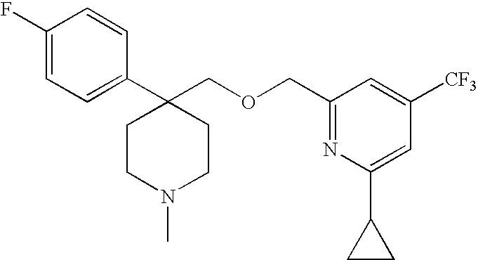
C1=C(F)C=CC(C2(COCC3=NC(C4CC4)=CC([CF3])=C3)CCN(C)CC2)=C1
